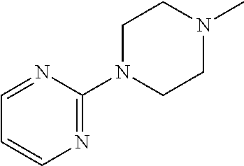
C1N(C)CCN(C2=NC=CC=N2)C1
